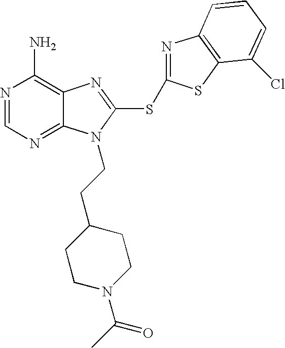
N1=CN=C2C(=C1N)N=C(SC1=NC3=C(S1)C(Cl)=CC=C3)N2CCC1CCN(C(C)=O)CC1
